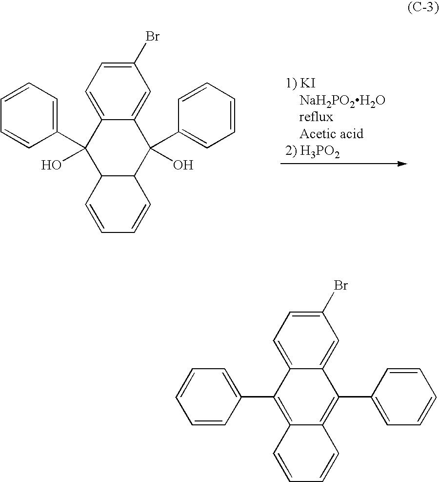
C1(Br)=CC=C2C(=C1)C(C1=CC=CC=C1)=C1C(=C2C2=CC=CC=C2)C=CC=C1.C1(Br)=CC=C2C(=C1)C(O)(C1=CC=CC=C1)C1C(C2(O)C2=CC=CC=C2)C=CC=C1
